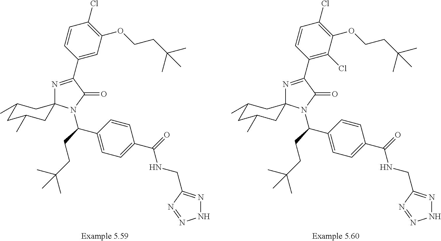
C1(Cl)=C(OCCC(C)(C)C)C=C(C2=NC3(N(C(CCC(C)(C)C)C4=CC=C(C(=O)NCC5=NNN=N5)C=C4)C2=O)CC(C)CC(C)C3)C=C1.C1(Cl)=C(OCCC(C)(C)C)C(Cl)=C(C2=NC3(N(C(CCC(C)(C)C)C4=CC=C(C(=O)NCC5=NNN=N5)C=C4)C2=O)CC(C)CC(C)C3)C=C1
